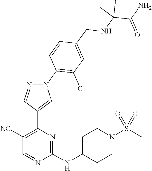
C1(NC2CCN(S(C)(=O)=O)CC2)=NC(C2=CN(C3=C(Cl)C=C(CNC(C(N)=O)(C)C)C=C3)N=C2)=C([NC])C=N1
